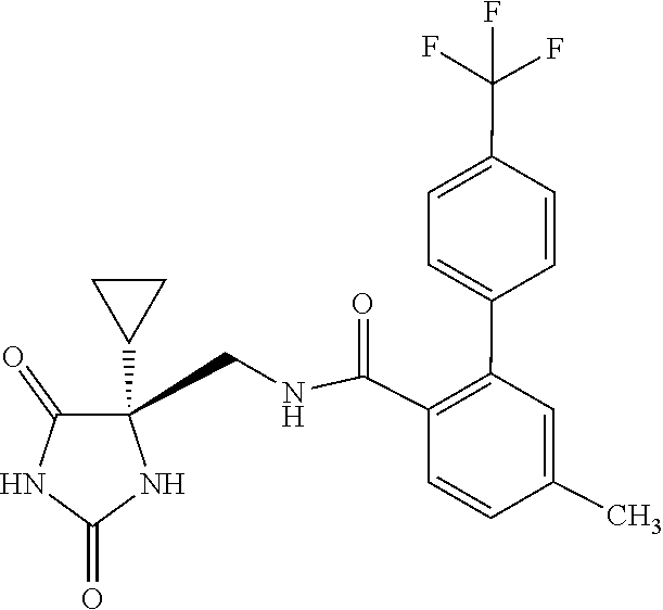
C1=C(C2=C(C(NCC3(C4CC4)C(=O)NC(=O)N3)=O)C=CC(C)=C2)C=CC(C(F)(F)F)=C1
